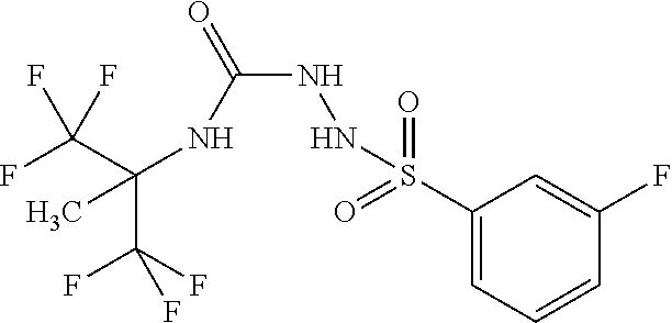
C(C(F)(F)F)(NC(NNS(C1=CC=CC(F)=C1)(=O)=O)=O)(C)C(F)(F)F
